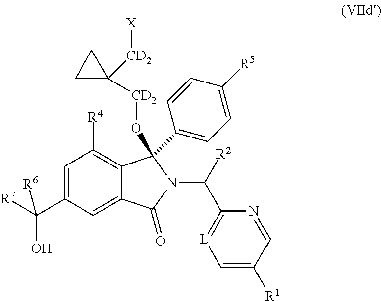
C1(C([R7])(O)[R6])=CC([R4])=C2C(=C1)C(=O)N(C(C1=[L]C=C([R1])C=N1)[R2])C2(C1=CC=C([R5])C=C1)O[CD2]C1([CD2][X])CC1
